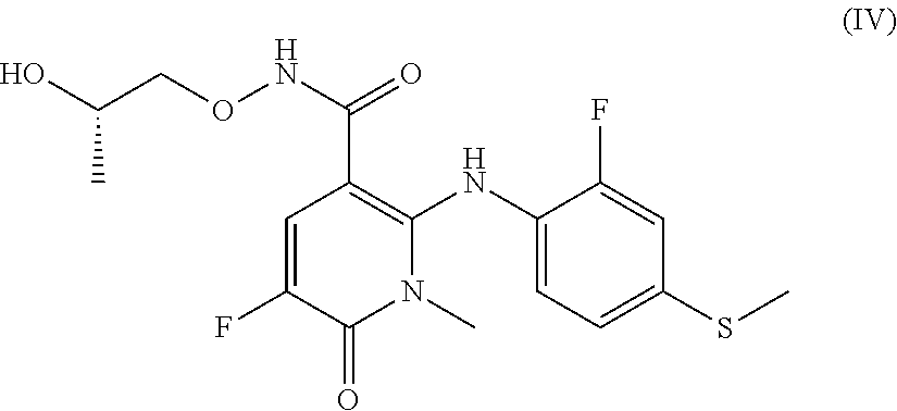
C1=C(F)C(=O)N(C)C(NC2=CC=C(SC)C=C2F)=C1C(NOCC(O)C)=O
